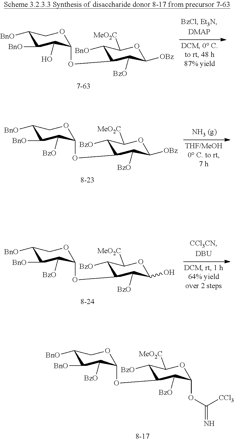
C1([BnO])C([BnO])C(O)C(OC2C([BnO])C([MeO2C])OC([OBz])C2[BzO])OC1.C1([BnO])C([BnO])C([BzO])C(OC2C([BzO])C([MeO2C])OC([OBz])C2[BzO])OC1.C1([BnO])C([BnO])C([BzO])C(OC2C([BzO])C([MeO2C])OC(O)C2[BzO])OC1.C1([BnO])C([BnO])C([BzO])C(OC2C([BzO])C([MeO2C])OC(OC([CCl3])=N)C2[BzO])OC1
